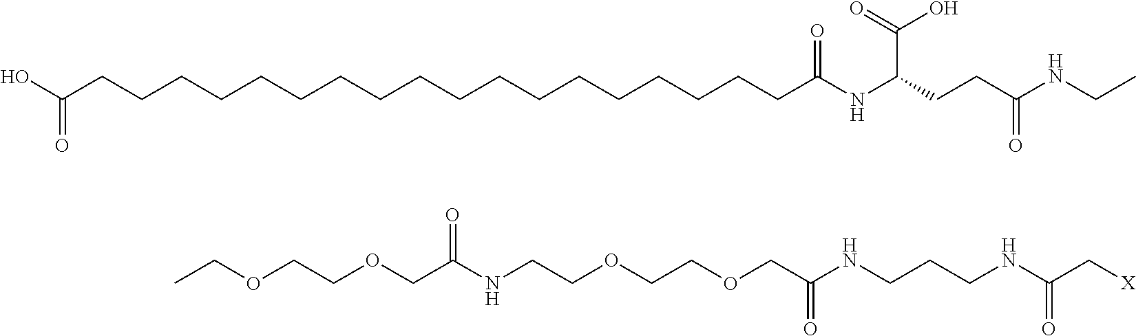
OC(CCCCCCCCCCCCCCCCCCC(NC(CCC(NCC)=O)C(=O)O)=O)=O.C(NC(C[X])=O)CCNC(COCCOCCNC(COCCOCC)=O)=O
